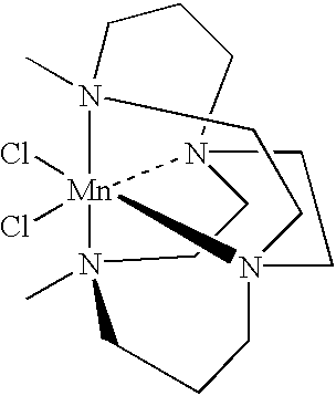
N12(C)[Mn]34(Cl)(Cl)N5(C)CCN3(CCN4(CCC5)CC1)CCC2
